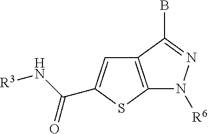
C12=C(SC(C(=O)N[R3])=C1)N([R6])N=C2B
